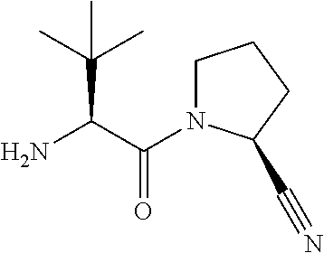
C(C(N)C(C)(C)C)(=O)N1CCCC1C#N
